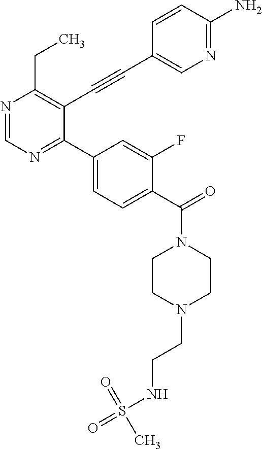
N1=CN=C(C2=CC=C(C(N3CCN(CCNS(=O)(=O)C)CC3)=O)C(F)=C2)C(C#CC2=CN=C(N)C=C2)=C1CC
